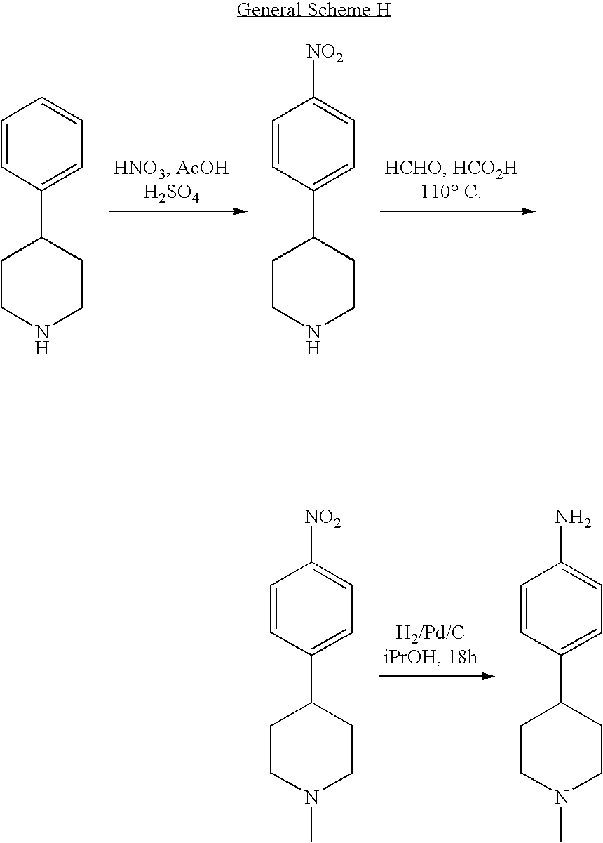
C1=C([NO2])C=CC(C2CCNCC2)=C1.C1=CC=CC(C2CCNCC2)=C1.C1=C(N)C=CC(C2CCN(C)CC2)=C1.C1=C([NO2])C=CC(C2CCN(C)CC2)=C1
